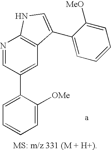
C1=C(C2=CC3=C(N=C2)NC=C3C2=CC=CC=C2[MeO])C([OMe])=CC=C1
